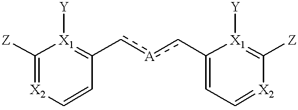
C1(c[A]cC2=[X1]([Y])C([Z])=[X2]C=C2)=CC=[X2]C([Z])=[X1]1[Y]
